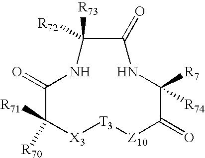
C1(=O)C([R70])([R71])[X3][T3][Z10]C(=O)C([R7])([R74])NC(=O)C([R73])([R72])N1
